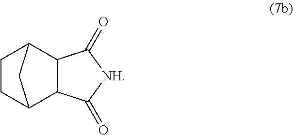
C1CC2C3C(C1C2)C(=O)[NH]C3=O
